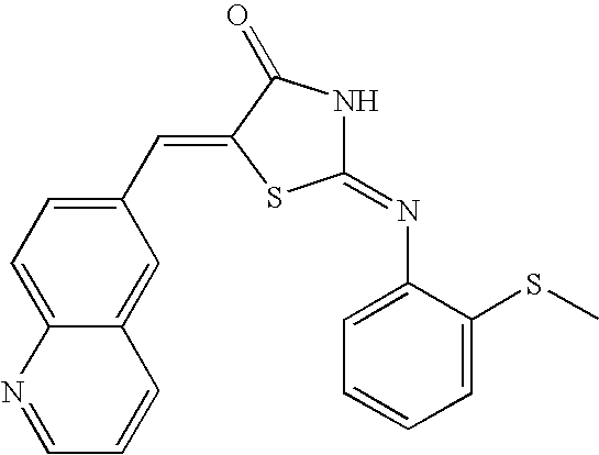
C1(C=C2SC(=NC3=CC=CC=C3SC)NC2=O)=CC=C2C(=C1)C=CC=N2
